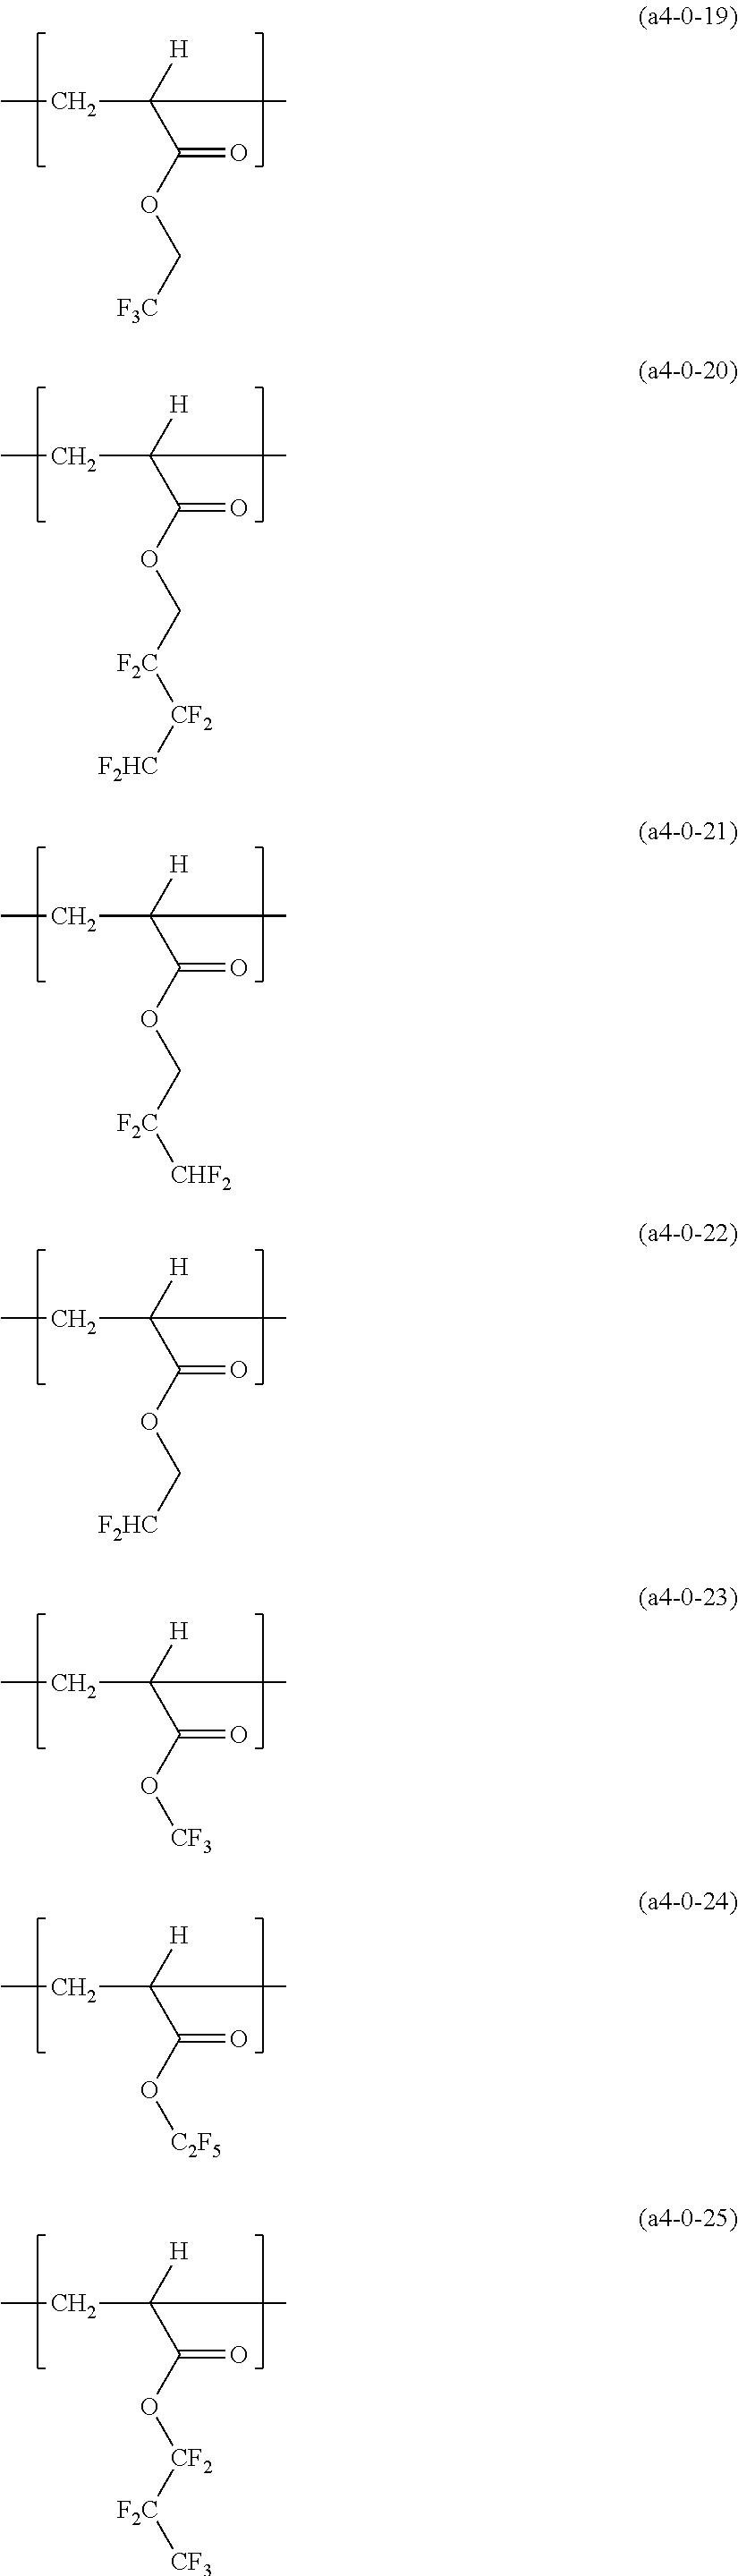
C(OC(C([H])(CC)C)=O)[F3C].C(OC(C([H])(CC)C)=O)[F2C][CF2][F2HC].C(OC(C([H])(CC)C)=O)[F2C][CHF2].C(OC(C([H])(CC)C)=O)[F2HC].[CF3]OC(C([H])(CC)C)=O.[C2F5]OC(C([H])(CC)C)=O.[CF2](OC(C([H])(CC)C)=O)[F2C][CF3]
